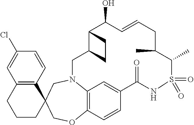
C12=C(C=CC(Cl)=C1)C1(CCC2)COC2=C3N(C1)CC1C(C(O)C=CCC(C)C(C)S(=O)(=O)NC(=O)C(=C3)C=C2)CC1
